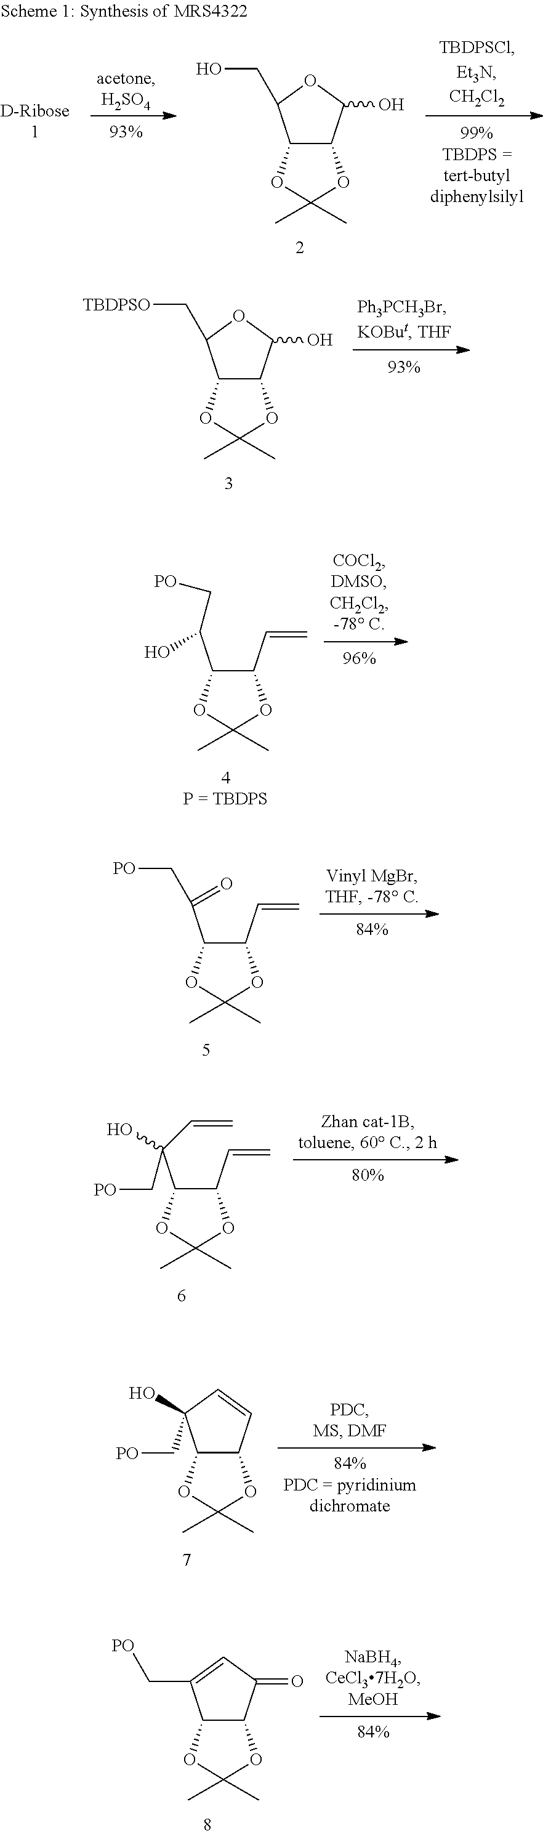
C12C(C(O)OC1C[TBDPSO])OC(C)(C)O2.C1(C(C[PO])=O)C(C=C)OC(C)(C)O1.C1(C(O)(C=C)C[PO])C(C=C)OC(C)(C)O1.C12C(C=CC1(O)C[PO])OC(C)(C)O2.C12C(C(O)OC1CO)OC(C)(C)O2.C12C(C(=O)C=C1C[PO])OC(C)(C)O2.C1(C(O)C[PO])C(C=C)OC(C)(C)O1
